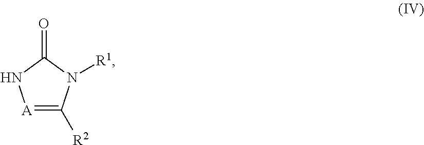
[A]1=C([R2])N([R1])C(=O)N1
